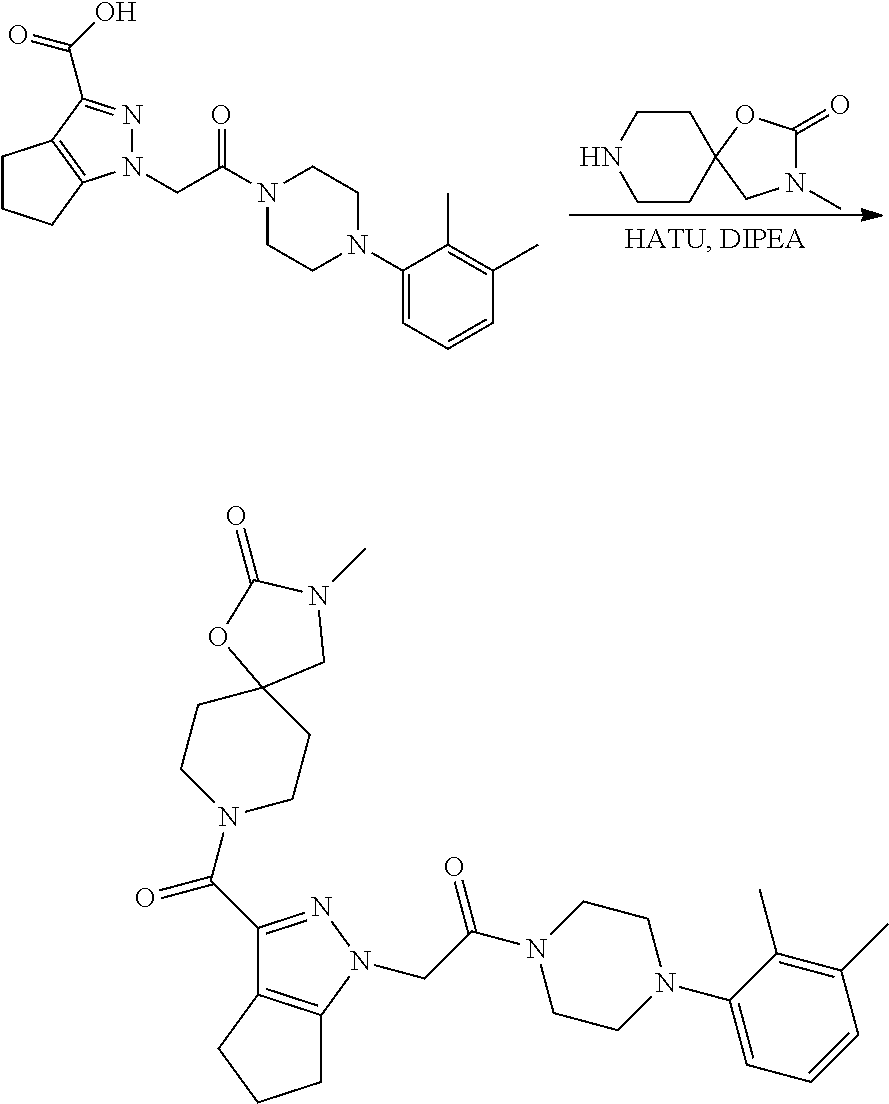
C1CC2(CCN1)CN(C)C(=O)O2.C1CCC2=C1C(C(O)=O)=NN2CC(N1CCN(C2=CC=CC(C)=C2C)CC1)=O.C1C2=C(CC1)C(C(N1CCC3(CC1)CN(C)C(=O)O3)=O)=NN2CC(N1CCN(C2=CC=CC(C)=C2C)CC1)=O
